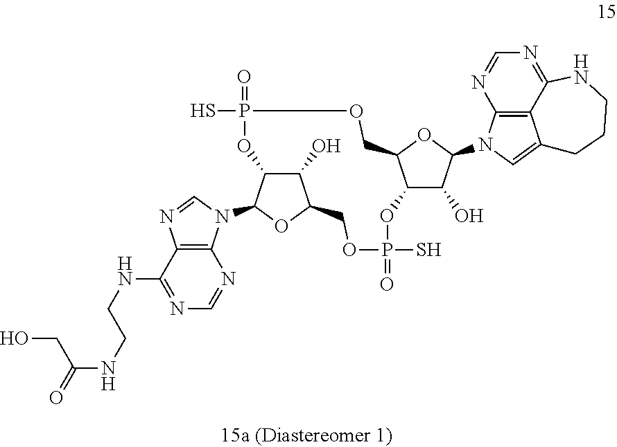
C12=C3C(=NC=N1)NCCCC3=CN2C1C(O)C2C(O1)COP(S)(=O)OC1C(O)C(OC1N1C3=C(C(NCCNC(=O)CO)=NC=N3)N=C1)COP(=O)(S)O2
